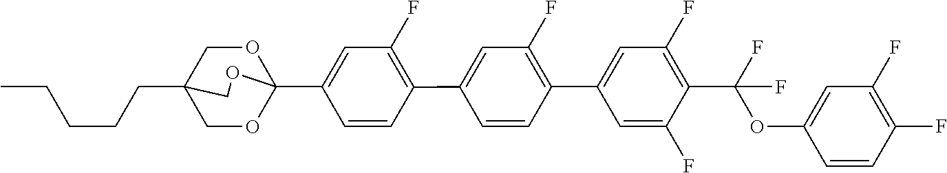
C(CCC12COC(C3=CC(F)=C(C4=CC(F)=C(C5=CC(F)=C(C(OC6=CC(F)=C(F)C=C6)(F)F)C(F)=C5)C=C4)C=C3)(OC1)OC2)CC
